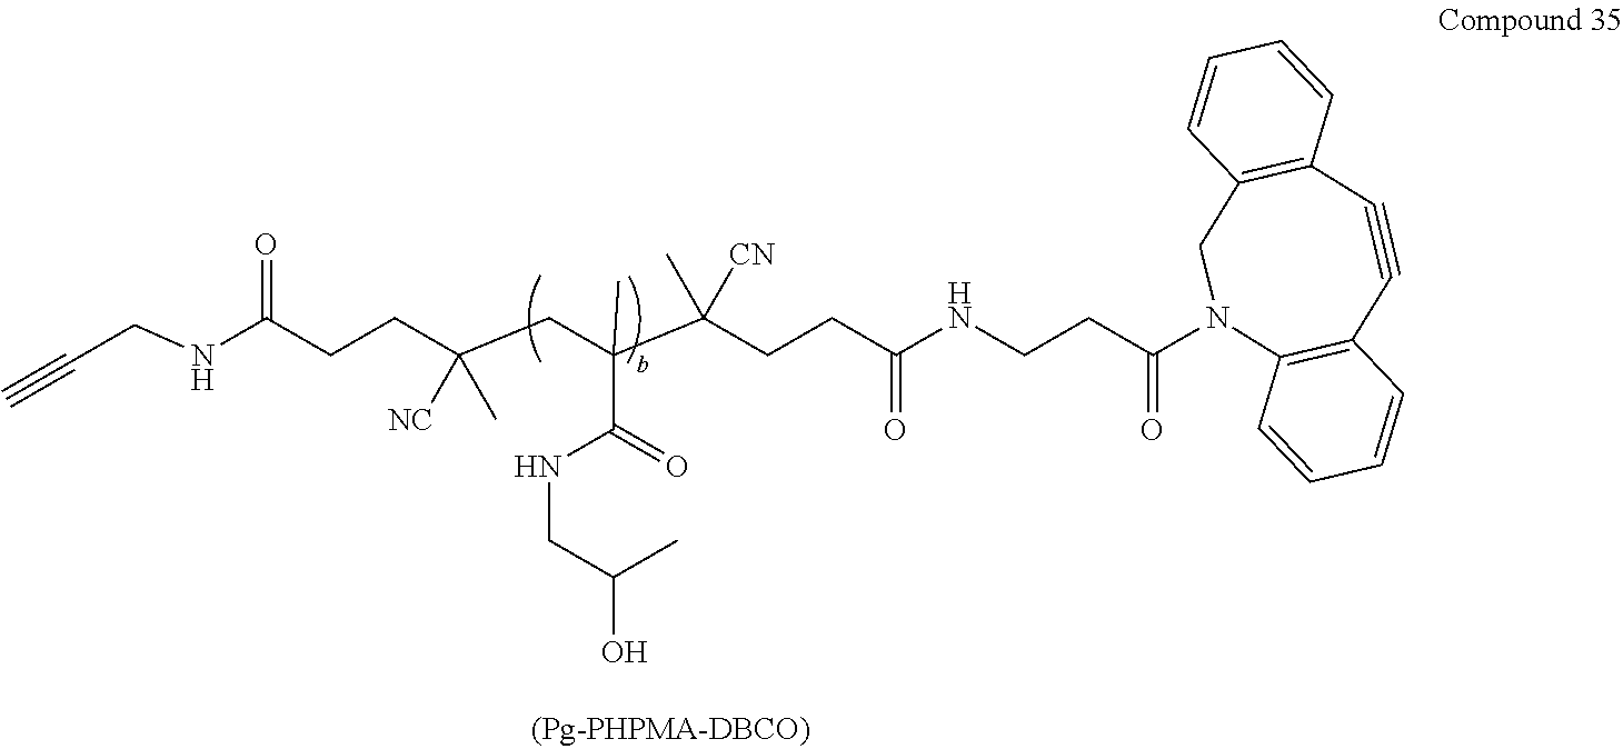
N(C(CCC(CC(C(CCC(NCCC(N1C2=C(C#CC3=C(C1)C=CC=C3)C=CC=C2)=O)=O)(C)[CN])(C)C(=O)NCC(C)O)(C)[NC])=O)CC#C
